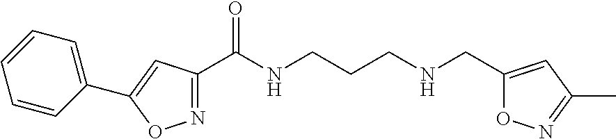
N1=C(C(NCCCNCC2=CC(C)=NO2)=O)C=C(C2=CC=CC=C2)O1
